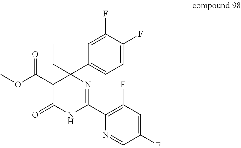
C1=C2C3(CCC2=C(F)C(F)=C1)C(C(OC)=O)C(=O)NC(C1=C(F)C=C(F)C=N1)=N3
